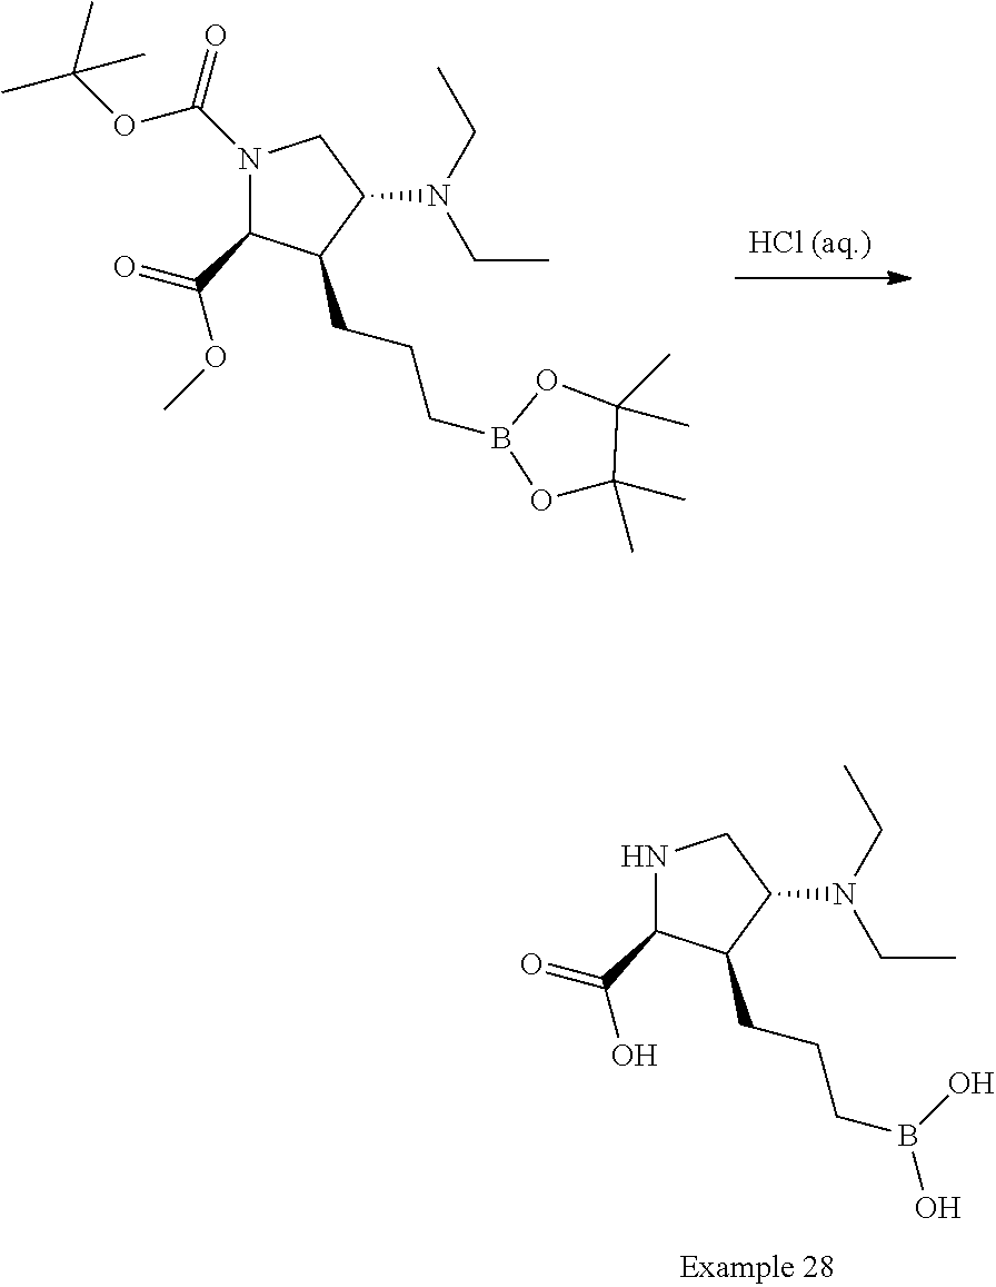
N1(C(=O)OC(C)(C)C)C(C(=O)OC)C(CCCB2OC(C)(C)C(C)(C)O2)C(N(CC)CC)C1.N1C(C(=O)O)C(CCCB(O)O)C(N(CC)CC)C1
